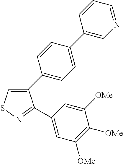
C1(C2=CC=C(C3=CN=CC=C3)C=C2)=CSN=C1C1=CC([OMe])=C([OMe])C([OMe])=C1
